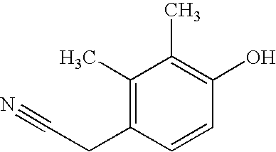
C1(C)=C(CC#N)C=CC(O)=C1C
